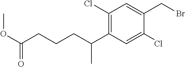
C1(Cl)=C(C(CCCC(OC)=O)C)C=C(Cl)C(CBr)=C1
